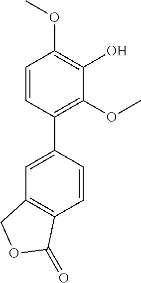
COC1=C(O)C(OC)=C(C2=CC3=C(C=C2)C(=O)OC3)C=C1
